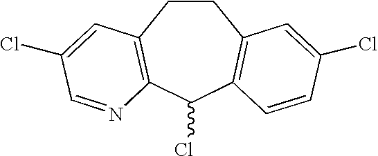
C1CC2=C(C(Cl)C3=C1C=C(Cl)C=C3)N=CC(Cl)=C2
